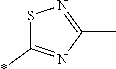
S1C(*)=NC(C)=N1
